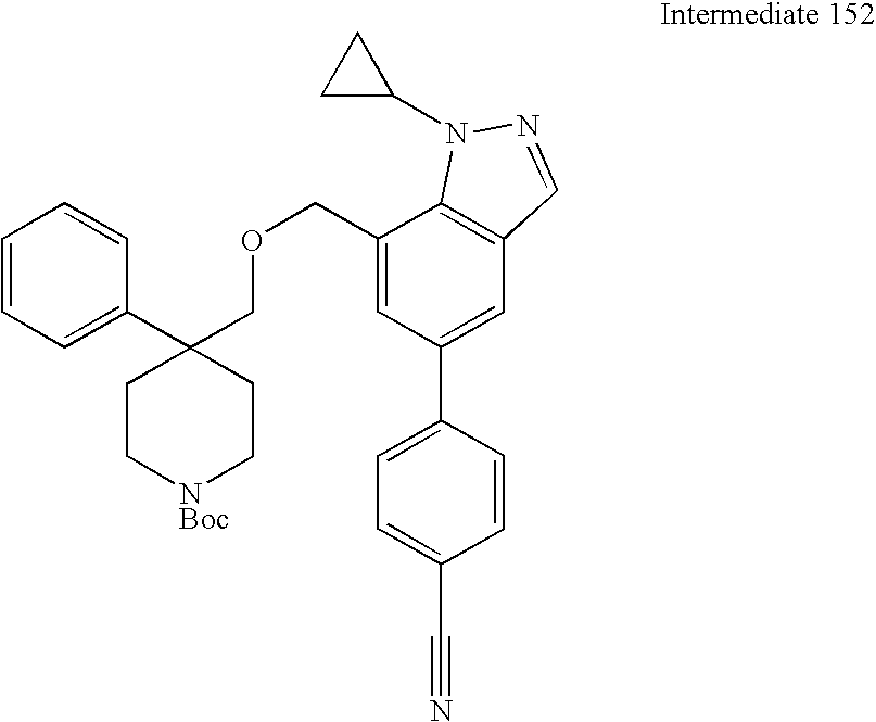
C(C1=CC(C2=CC=C(C#N)C=C2)=CC2=C1N(C1CC1)N=C2)OCC1(C2=CC=CC=C2)CC[NBoc]CC1
